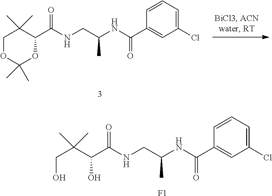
C1OC(C)(C)OC(C(NCC(NC(C2=CC(Cl)=CC=C2)=O)C)=O)C1(C)C.C(O)C(C(O)C(NCC(NC(C1=CC(Cl)=CC=C1)=O)C)=O)(C)C.[F1]
